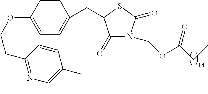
C1(=O)N(COC(CC)=O)C(=O)SC1CC1=CC=C(OCCC2=NC=C(CC)C=C2)C=C1
